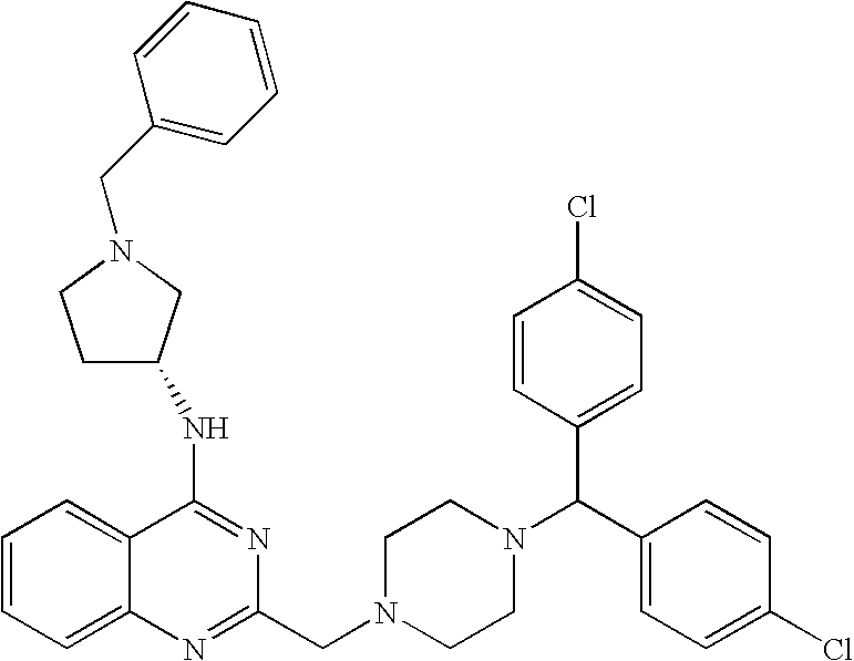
C1=CC=C2C(=C1)C(NC1CCN(CC3=CC=CC=C3)C1)=NC(CN1CCN(C(C3=CC=C(Cl)C=C3)C3=CC=C(Cl)C=C3)CC1)=N2
